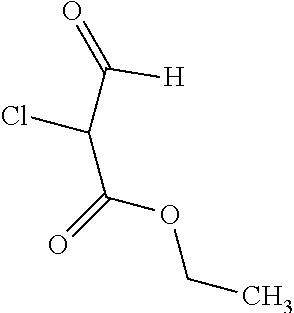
C(C(Cl)C(OCC)=O)(=O)[H]
